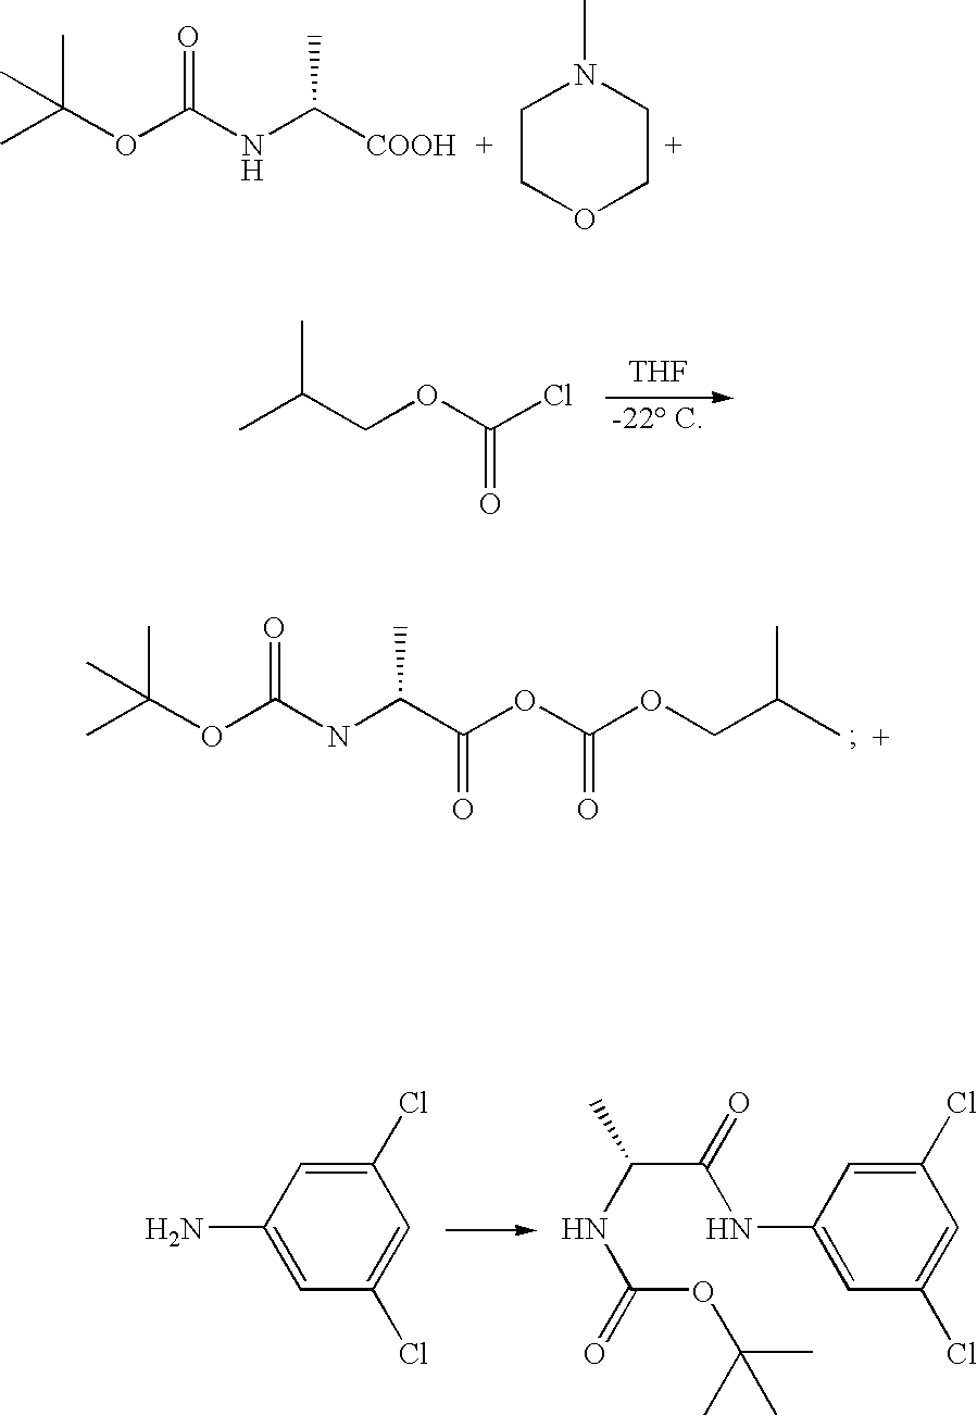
CC(OC(NC([COOH])C)=O)(C)C.C1COCCN1C.CC(COC(Cl)=O)C.[THF].CC(OC(NC(C(OC(OCC(C)C)=O)=O)C)=O)(C)C.C1(Cl)=CC(N)=CC(Cl)=C1.C1(Cl)=CC(NC(C(NC(OC(C)(C)C)=O)C)=O)=CC(Cl)=C1
